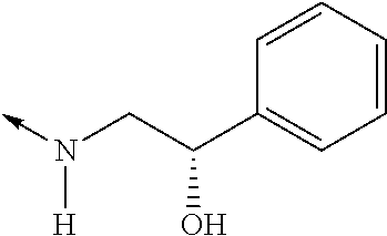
C(O)(C1=CC=CC=C1)CN(->C)[H]
